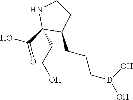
OC(=O)C1(CCO)C(CCCB(O)O)CCN1
